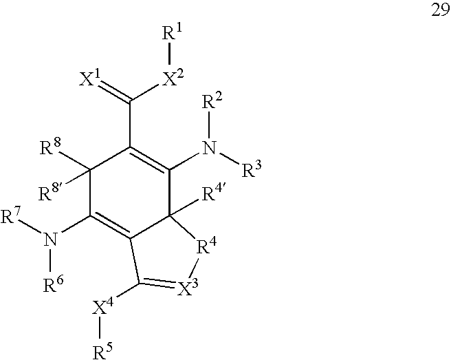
N([R6])(C1=C2C([R4])(C(N([R3])[R2])=C(C(=[X1])[X2][R1])C1([R8])[R8])[R4][X3]=C2[X4][R5])[R7]
